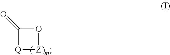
C1(=O)O[Z)m][Q]1
